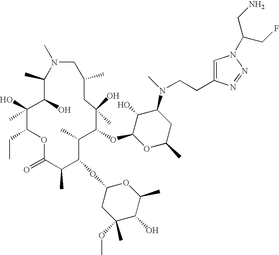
C1(C)C(O)C(O)(C)C(CC)OC(=O)C(C)C(OC2CC(C)(OC)C(O)C(C)O2)C(C)C(OC2OC(C)CC(N(C)CCC3=CN(C(CF)CN)N=N3)C2O)C(O)(C)CC(C)CN1C
